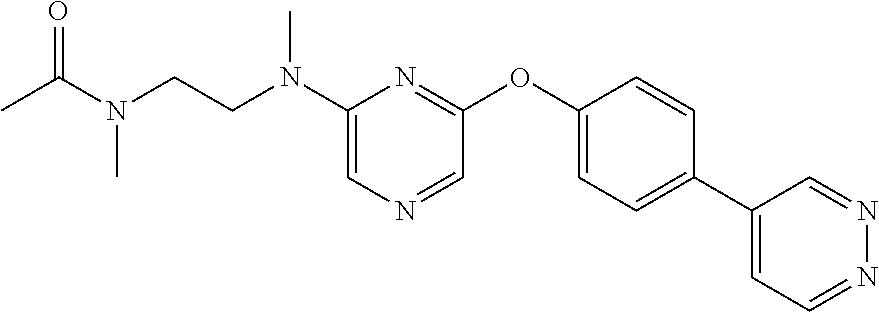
C1(N(CCN(C)C(=O)C)C)=CN=CC(OC2=CC=C(C3=CC=NN=C3)C=C2)=N1
